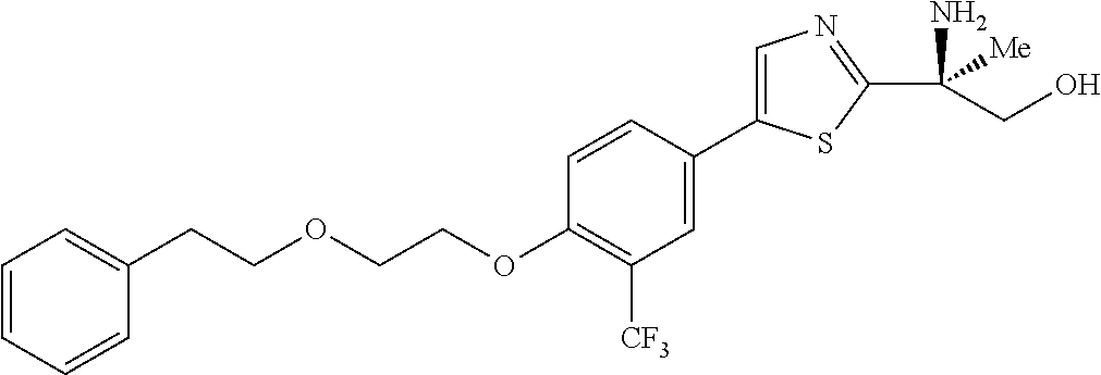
C(OCCOC1=C([CF3])C=C(C2=CN=C(C(N)([Me])CO)S2)C=C1)CC1=CC=CC=C1
